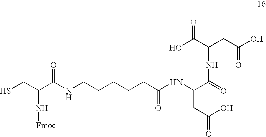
SCC(C(NCCCCCC(NC(CC(O)=O)C(=O)NC(C(=O)O)CC(=O)O)=O)=O)N[Fmoc]
